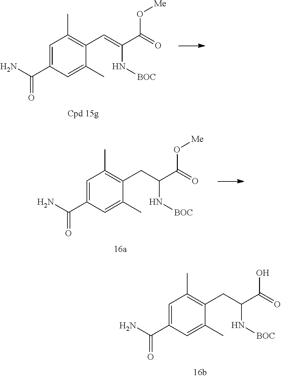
C1=C(C(N)=O)C=C(C)C(C=C(C(=O)O[Me])N[BOC])=C1C.C1=C(C(N)=O)C=C(C)C(CC(C(=O)O[Me])N[BOC])=C1C.C1=C(C(N)=O)C=C(C)C(CC(C(=O)O)N[BOC])=C1C
